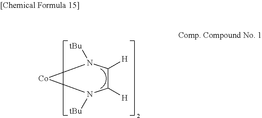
C1([H])C([H])N([tBu])[Co]N1[tBu]
